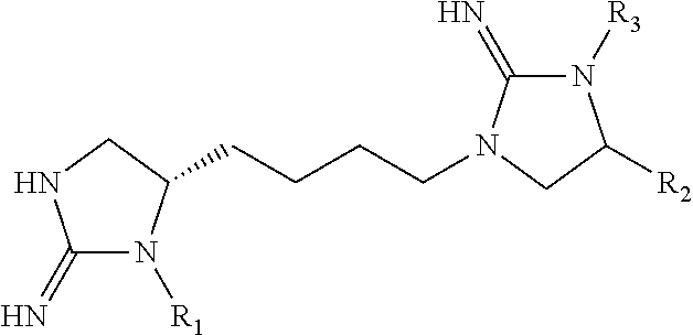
C1(=N)N([R1])C(CCCCN2C(=N)N([R3])C([R2])C2)CN1
